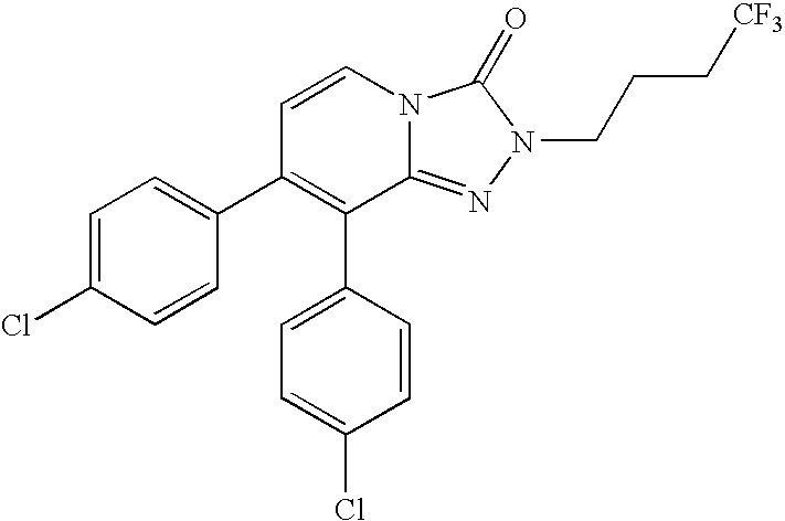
C1=CN2C(=NN(CCC[CF3])C2=O)C(C2=CC=C(Cl)C=C2)=C1C1=CC=C(Cl)C=C1
